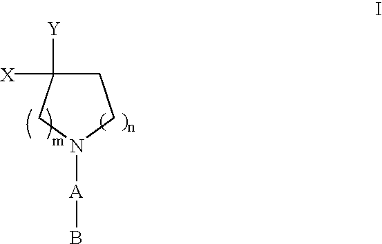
C1C([Y])([X])CN([A]B)C1
